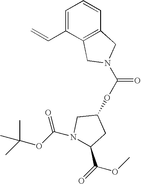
C1=C(C=C)C2=C(C=C1)CN(C(OC1CN(C(OC(C)(C)C)=O)C(C(=O)OC)C1)=O)C2
